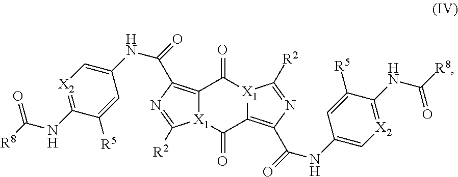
C12=C(C(NC3=C[X2]=C(NC(=O)[R8])C([R5])=C3)=O)N=C([R2])[X1]1C(=O)C1=C(C(NC3=C[X2]=C(NC([R8])=O)C([R5])=C3)=O)N=C([R2])[X1]1C2=O
